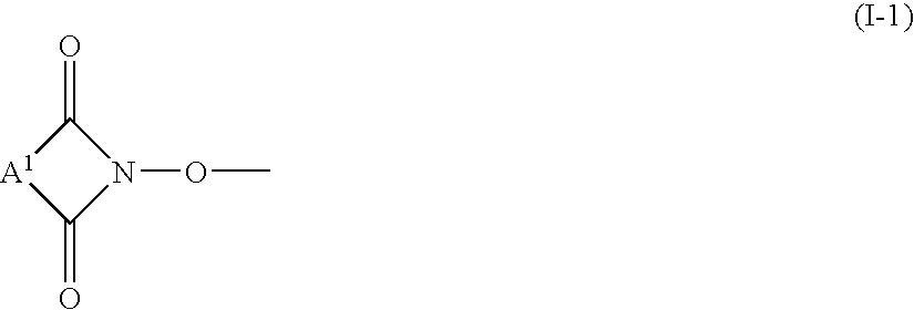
C1(=O)[A1]C(=O)N1OC
